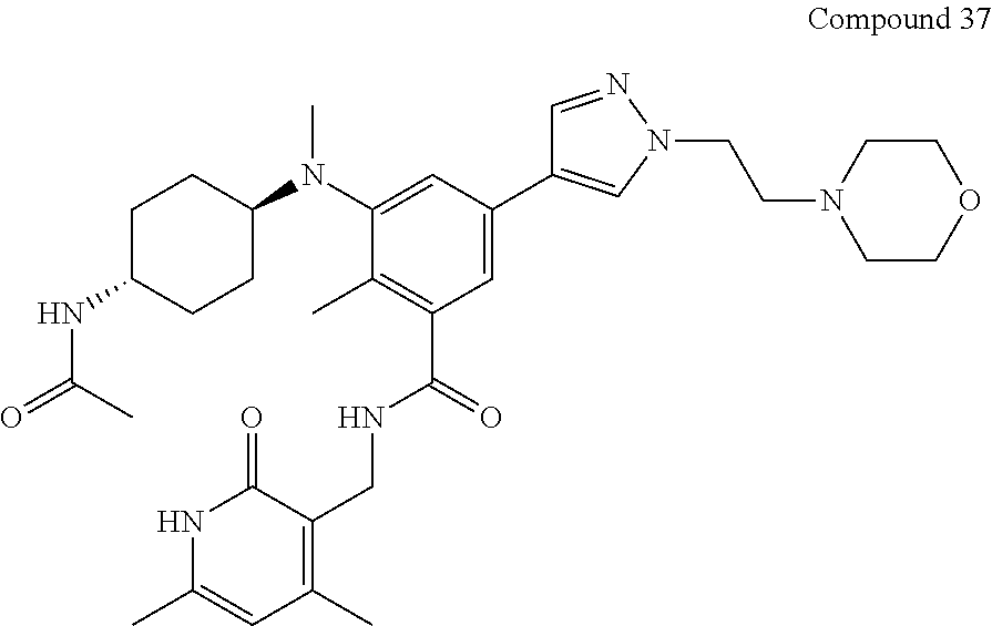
C1=C(C2=CN(CCN3CCOCC3)N=C2)C=C(N(C2CCC(NC(=O)C)CC2)C)C(C)=C1C(=O)NCC1=C(C)C=C(C)NC1=O
